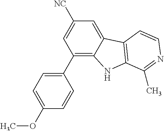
C1(C2=CC=C(OC)C=C2)=C2C(=CC([NC])=C1)C1=C(N2)C(C)=NC=C1
